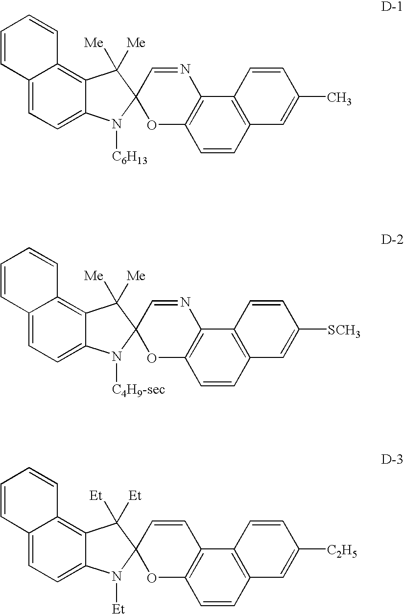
C12=CC=C3C(=C1C=CC=C2)C([Me])([Me])C1(N3[C6H13])OC2=C(N=C1)C1=C(C=C2)C=C(C)C=C1.C12=CC=C3C(=C1C=CC=C2)C([Me])([Me])C1(N3[C4H9-sec])OC2=C(N=C1)C1=C(C=C2)C=C([SCH3])C=C1.C12=CC=C3C(=C1C=CC=C2)C([Et])([Et])C1(N3[Et])OC2=C(C=C1)C1=C(C=C2)C=C([C2H5])C=C1
